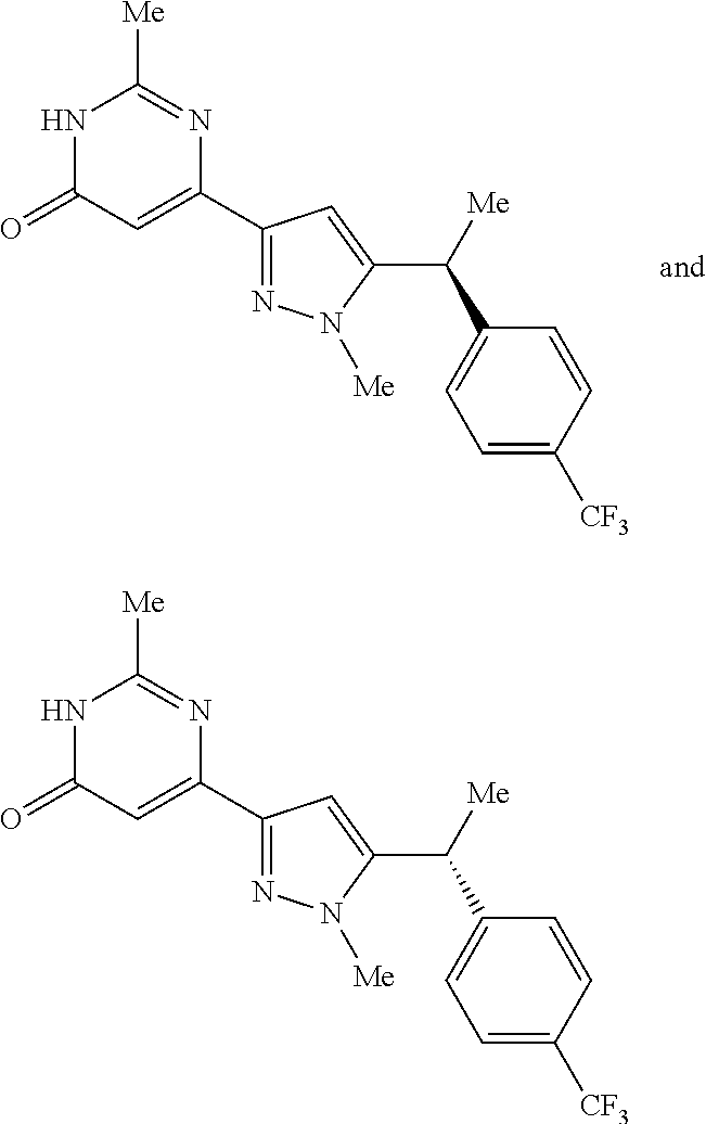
N1C(=O)C=C(C2=NN([Me])C(C(C3=CC=C([CF3])C=C3)[Me])=C2)N=C1[Me].N1C(=O)C=C(C2=NN([Me])C(C(C3=CC=C([CF3])C=C3)[Me])=C2)N=C1[Me]
